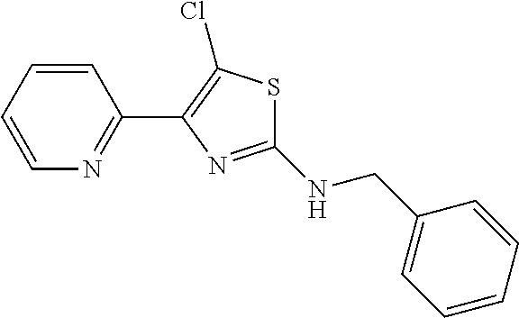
C1=CC=CN=C1C1=C(Cl)SC(NCC2=CC=CC=C2)=N1
